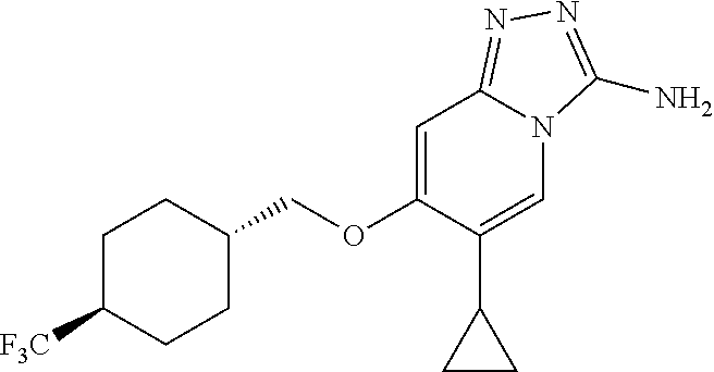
C1=C(C2CC2)C(OCC2CCC([F3C])CC2)=CC2=NN=C(N)N12
